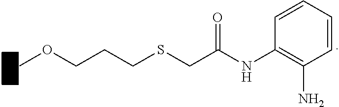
C1=CC=CC(N)=C1NC(CSCCCOC)=O
